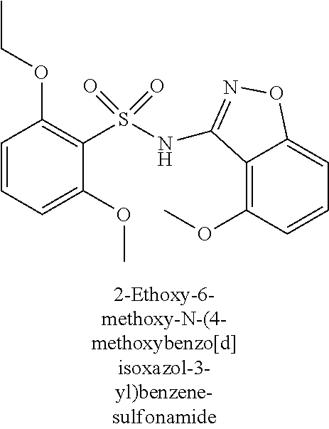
C1=CC=C(OC)C(S(=O)(=O)NC2=NOC3=CC=CC(OC)=C32)=C1OCC
